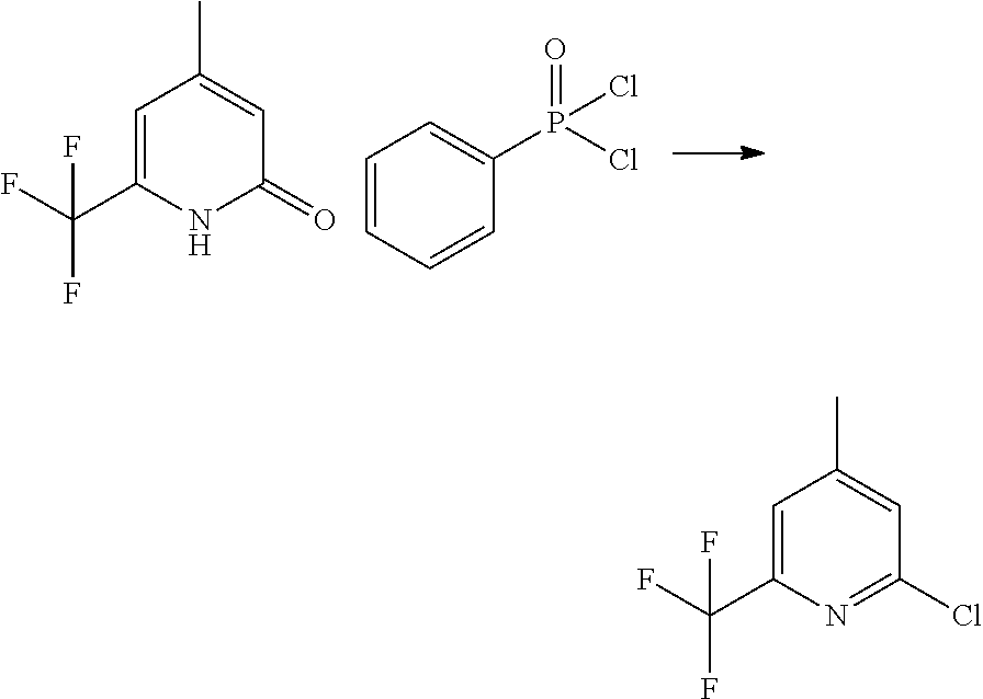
C1=C(C(F)(F)F)NC(=O)C=C1C.C1=CC=CC(P(Cl)(=O)Cl)=C1.C1=C(C(F)(F)F)N=C(Cl)C=C1C
